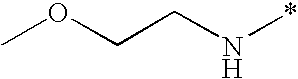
C(N*)COC
